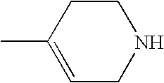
C1=C(C)CCNC1
